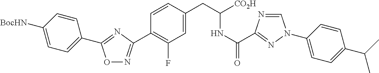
O1N=C(C2=C(F)C=C(CC(NC(=O)C3=NN(C4=CC=C(C(C)C)C=C4)C=N3)[CO2H])C=C2)N=C1C1=CC=C([BocHN])C=C1
